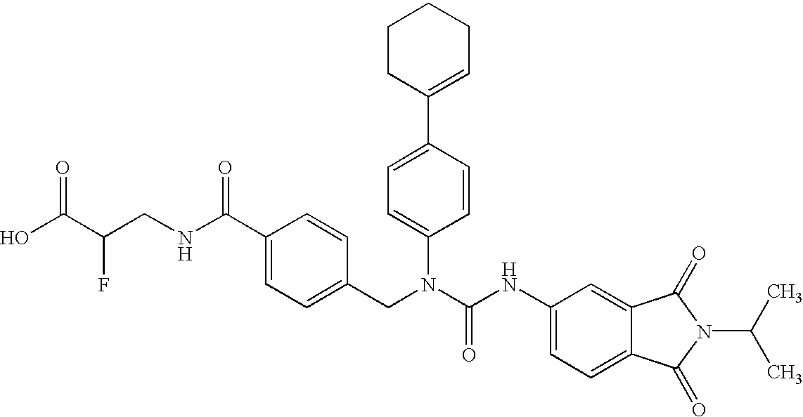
OC(C(CNC(C1=CC=C(CN(C(NC2=CC=C3C(=C2)C(=O)N(C(C)C)C3=O)=O)C2=CC=C(C3=CCCCC3)C=C2)C=C1)=O)F)=O
